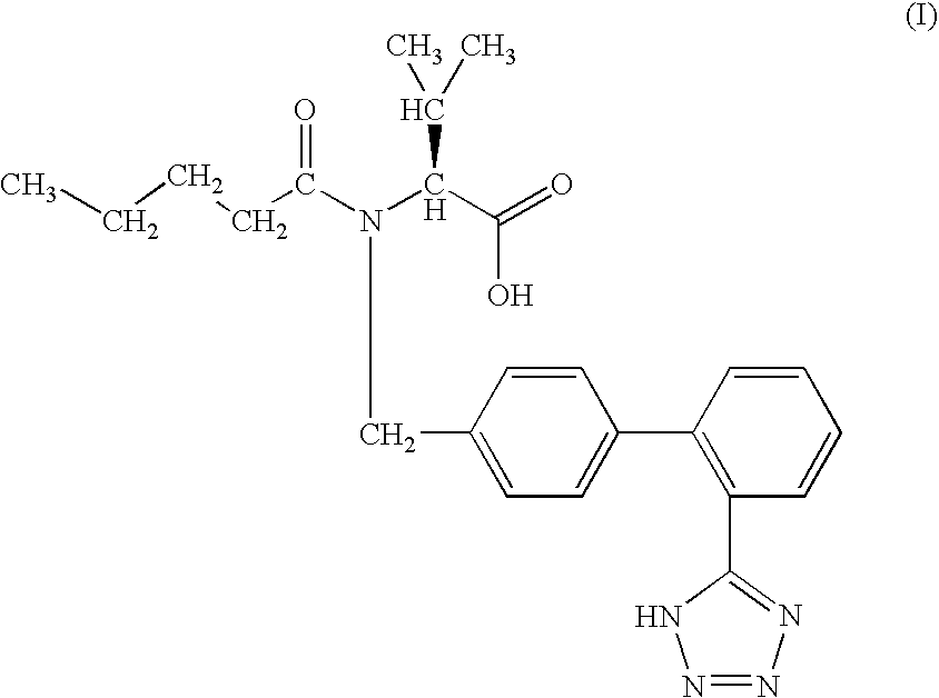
C1=C(C2=C(C3=NN=NN3)C=CC=C2)C=CC(CN(C(C(=O)O)C(C)C)C(CCCC)=O)=C1
